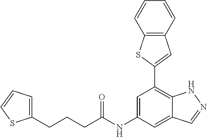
C12=C(C=CC=C1)C=C(C1=C3C(=CC(NC(=O)CCCC4=CC=CS4)=C1)C=NN3)S2
